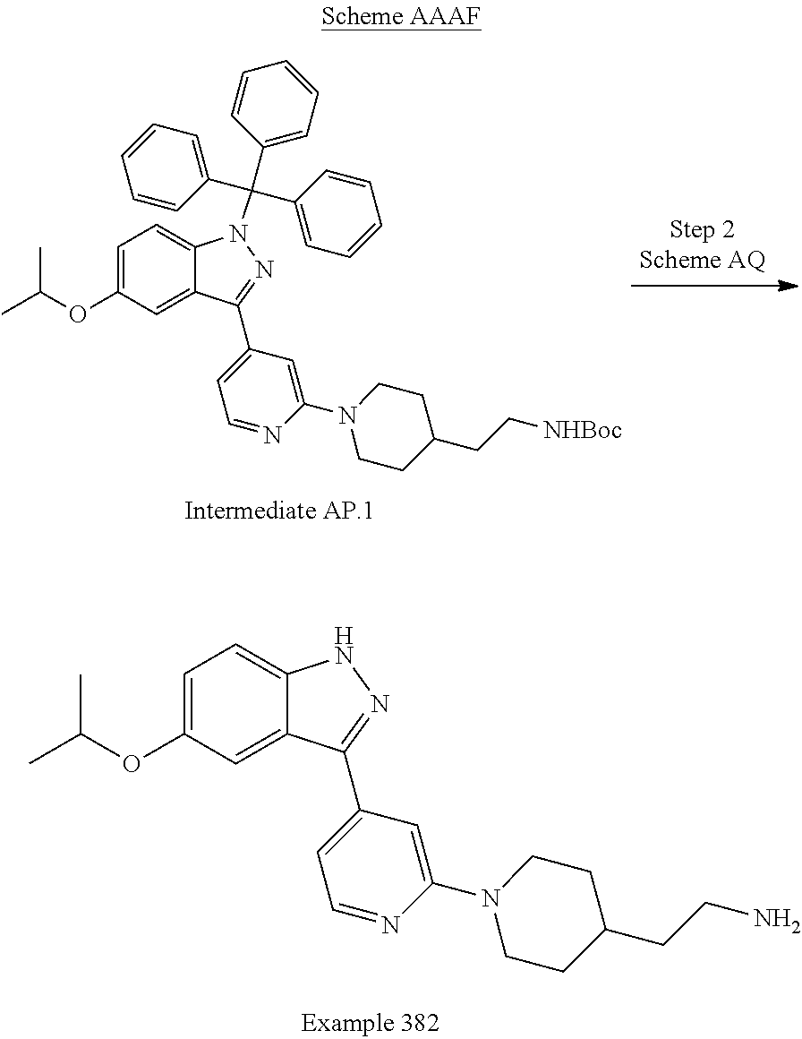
C1=C(OC(C)C)C=C2C(=C1)N(C(C1=CC=CC=C1)(C1=CC=CC=C1)C1=CC=CC=C1)N=C2C1=CC=NC(N2CCC(CC[NHBoc])CC2)=C1.C1=C(OC(C)C)C=C2C(=C1)NN=C2C1=CC=NC(N2CCC(CCN)CC2)=C1
